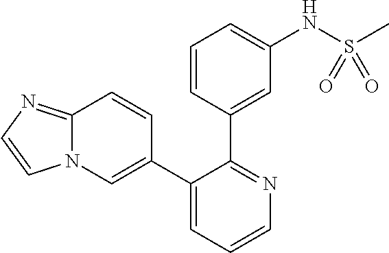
C12=NC=CN1C=C(C1=CC=CN=C1C1=CC(NS(C)(=O)=O)=CC=C1)C=C2
